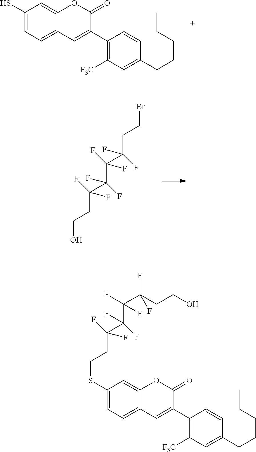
C1(S)=CC=C2C(=C1)OC(=O)C(C1=C([F3C])C=C(CCCCC)C=C1)=C2.OCCC(C(C(C(CCBr)(F)F)(F)F)(F)F)(F)F.C1(SCCC(C(C(C(CCO)(F)F)(F)F)(F)F)(F)F)=CC=C2C(=C1)OC(=O)C(C1=C([F3C])C=C(CCCCC)C=C1)=C2
